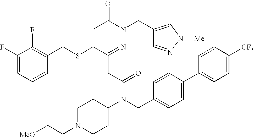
C1(F)=CC=CC(CSC2=CC(=O)N(CC3=CN([Me])N=C3)N=C2CC(N(CC2=CC=C(C3=CC=C([CF3])C=C3)C=C2)C2CCN(CC[MeO])CC2)=O)=C1F
